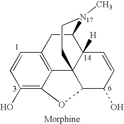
C1=CC(O)=C2C3=C1CC1C4([H])C3(CC[N17]1C)C(C(O)C=C4)O2
